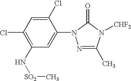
O=C1N(C2=CC(N[SO2]C)=C(Cl)C=C2Cl)N=C(C)N1[CHF2]
